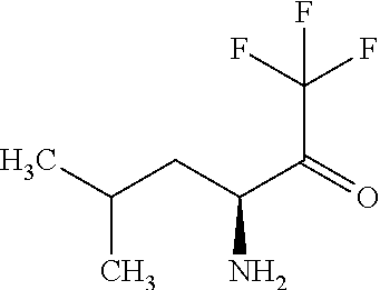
CC(CC(C(=O)C(F)(F)F)N)C
